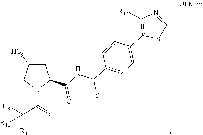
C1C(O)CN(C(C([R9])([R11])[R10])=O)C1C(=O)NC(C1=CC=C(C2=C([R17])N=CS2)C=C1)[Y]
